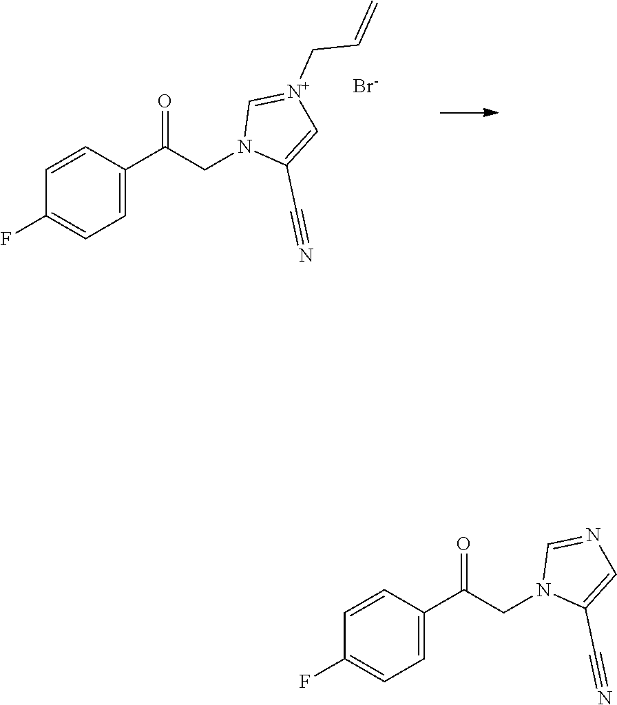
C1=CC(C(CN2C(C#N)=CN=C2)=O)=CC=C1F.C1=CC(C(CN2C(C#N)=C[N+](CC=C)=C2)=O)=CC=C1F.[Br-]
